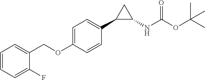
C1=C(OCC2=CC=CC=C2F)C=CC(C2C(NC(OC(C)(C)C)=O)C2)=C1
